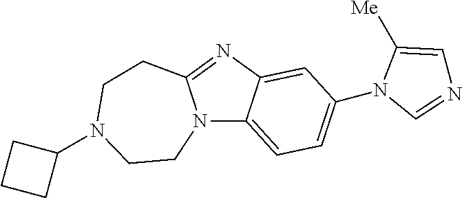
N12C3=CC=C(N4C=NC=C4[Me])C=C3N=C1CCN(C1CCC1)CC2
